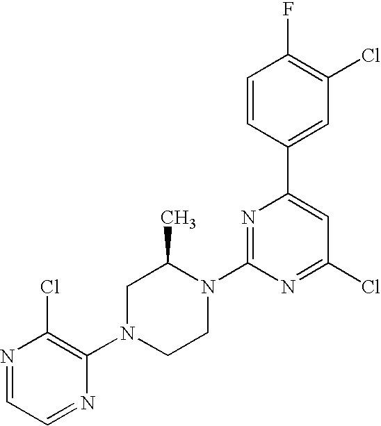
N1=CC=NC(N2CCN(C3=NC(C4=CC(Cl)=C(F)C=C4)=CC(Cl)=N3)C(C)C2)=C1Cl
